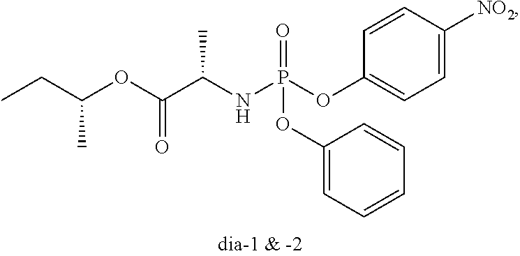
C1=C([NO2])C=CC(OP(NC(C(OC(CC)C)=O)C)(=O)OC2=CC=CC=C2)=C1
